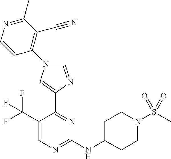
C1(NC2CCN(S(C)(=O)=O)CC2)=NC=C(C(F)(F)F)C(C2=CN(C3=C(C#N)C(C)=NC=C3)C=N2)=N1
